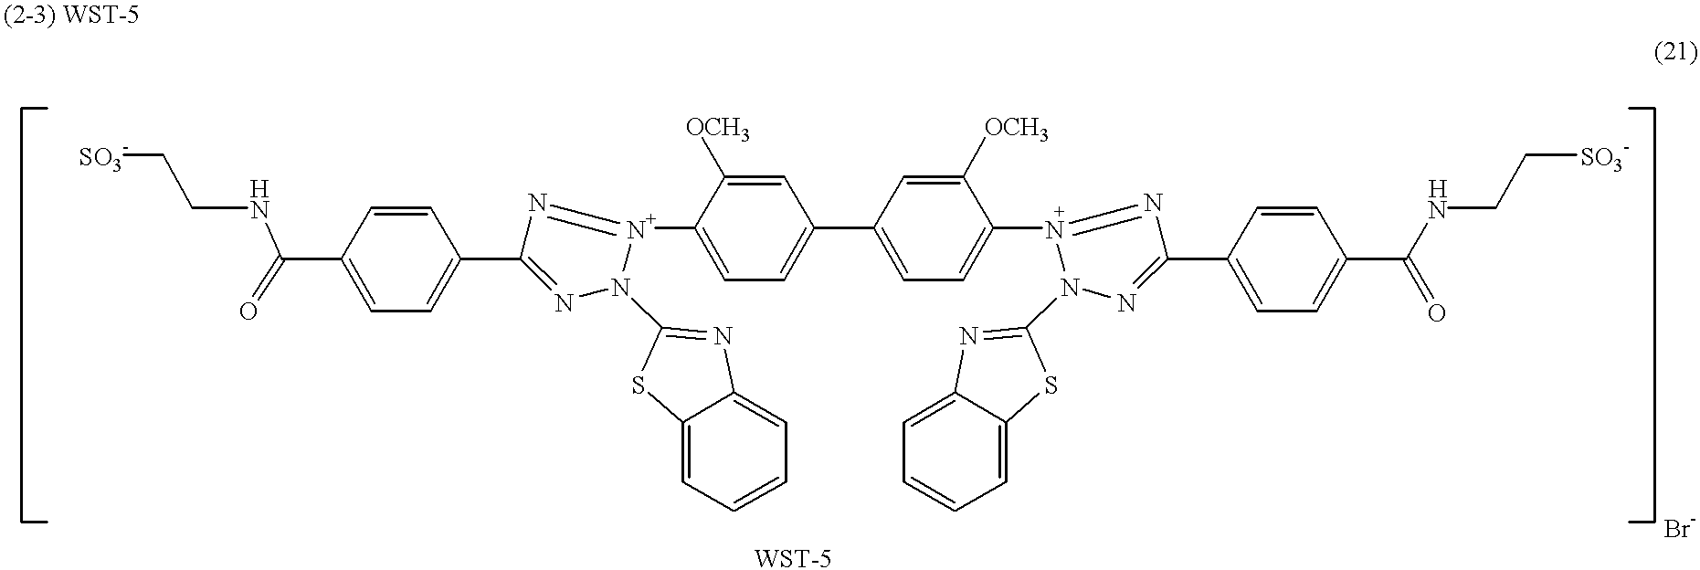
C(NC(C1=CC=C(C2=NN(C3=NC4=CC=CC=C4S3)[N+](C3=CC=C(C4=CC=C(N5=NC(C6=CC=C(C(=O)NCC[SO3-])C=C6)=NN5C5=NC6=CC=CC=C6S5)C([OCH3])=C4)C=C3[OCH3])=N2)C=C1)=O)C[SO3-]
